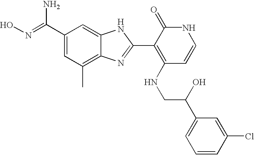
C(C1=CC(C)=C2C(=C1)NC(C1=C(NCC(O)C3=CC=CC(Cl)=C3)C=CNC1=O)=N2)(N)=NO
